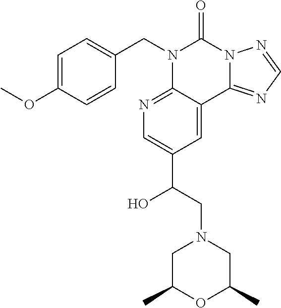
C1=C(OC)C=CC(CN2C3=NC=C(C(CN4CC(C)OC(C)C4)O)C=C3C3=NC=NN3C2=O)=C1
